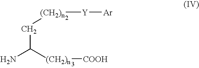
[(CH2)n]([Y][Ar])CC(N)[(CH2)n][COOH]
